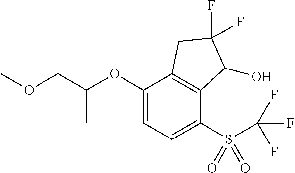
O(C1=CC=C(S(=O)(=O)C(F)(F)F)C2=C1CC(F)(F)C2O)C(COC)C
